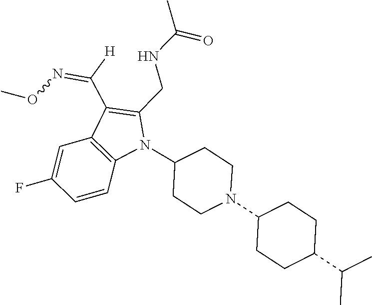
N1(C2CCN(C3CCC(C(C)C)CC3)CC2)C(CNC(C)=O)=C(C([H])=NOC)C2=C1C=CC(F)=C2
